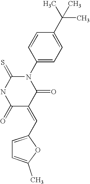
N1(C2=CC=C(C(C)(C)C)C=C2)C(=S)NC(=O)C(=CC2=CC=C(C)O2)C1=O
